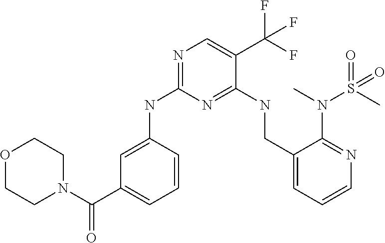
C1COCCN1C(C1=CC=CC(NC2=NC=C(C(F)(F)F)C(NCC3=CC=CN=C3N(S(C)(=O)=O)C)=N2)=C1)=O
